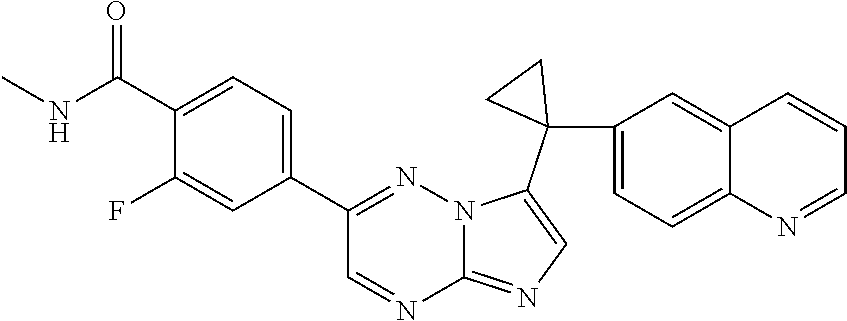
C1(C2=CC=C(C(NC)=O)C(F)=C2)=NN2C(=NC=C2C2(C3=CC=C4C(=C3)C=CC=N4)CC2)N=C1
